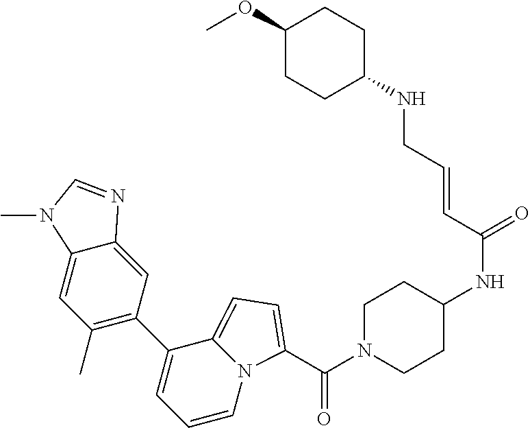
C(N1CCC(NC(=O)C=CCNC2CCC(OC)CC2)CC1)(=O)C1=CC=C2N1C=CC=C2C1=C(C)C=C2C(=C1)N=CN2C
